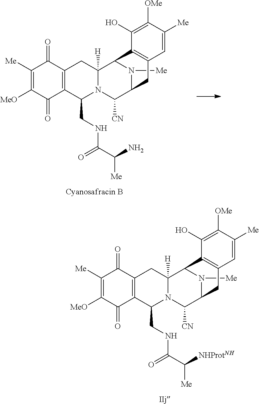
N1([Me])C2C([CN])N3C(CNC(C([NHProtNH])[Me])=O)C4=C(C(=O)C([Me])=C([MeO])C4=O)CC3([H])C1C1=C(C2)C=C([Me])C([OMe])=C1O.N1([Me])C2C([CN])N3C(CNC(C(N)[Me])=O)C4=C(C(=O)C([Me])=C([MeO])C4=O)CC3([H])C1C1=C(C2)C=C([Me])C([OMe])=C1O
